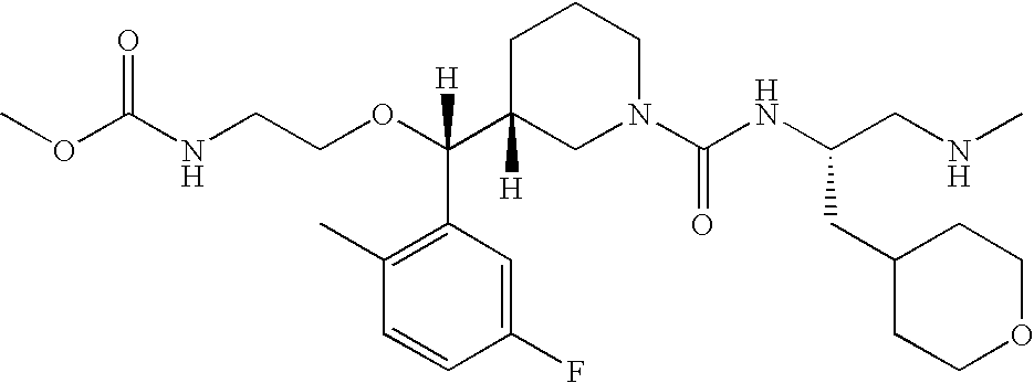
O=C(NCCOC(C1([H])CN(C(NC(CNC)CC2CCOCC2)=O)CCC1)(C1=C(C)C=CC(F)=C1)[H])OC
